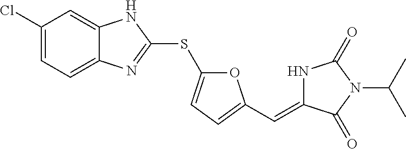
C1(Cl)=CC=C2C(=C1)NC(SC1=CC=C(C=C3NC(=O)N(C(C)C)C3=O)O1)=N2
